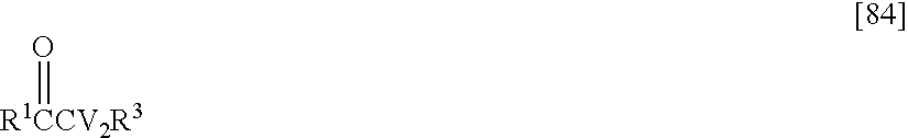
[R1CCV2R3]=O
